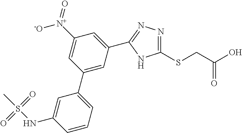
C1(SCC(O)=O)=NN=C(C2=CC([N+]([-O])=O)=CC(C3=CC=CC(NS(C)(=O)=O)=C3)=C2)N1
